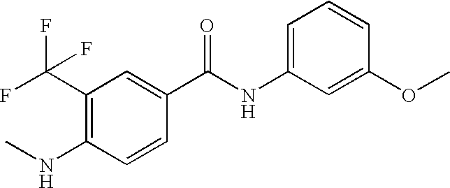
C1(C(F)(F)F)=C(NC)C=CC(C(NC2=CC=CC(OC)=C2)=O)=C1
